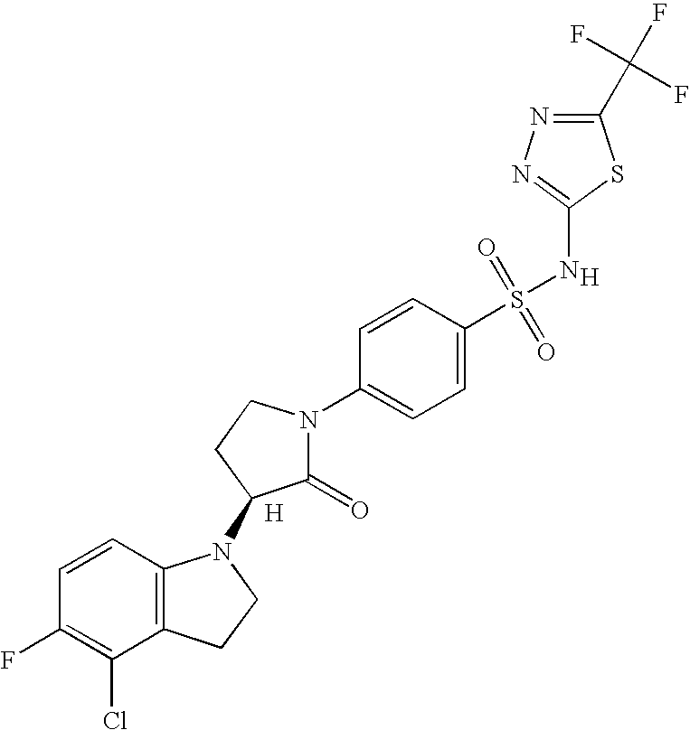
C1=CC2=C(C(Cl)=C1F)CCN2C1C(=O)N(C2=CC=C(S(=O)(=O)NC3=NN=C(C(F)(F)F)S3)C=C2)CC1.[H].[H]
